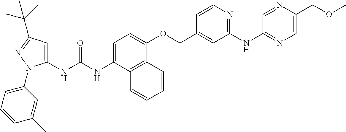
N(C(NC1=CC(C(C)(C)C)=NN1C1=CC=CC(C)=C1)=O)C1=CC=C(OCC2=CC(NC3=NC=C(COC)N=C3)=NC=C2)C2=C1C=CC=C2
